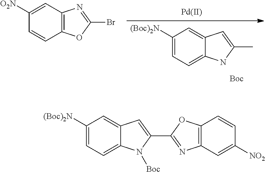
C1([(Boc)2N])=CC=C2C(=C1)C=C(C)N2.[Boc].[Pd].C1=CC2=C(C=C1[O2N])N=C(Br)O2.C1([(Boc)2N])=CC=C2C(=C1)C=C(C1=NC3=C(O1)C=CC([NO2])=C3)N2[Boc]
